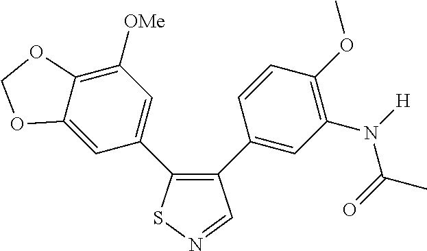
C12=CC(C3=C(C4=CC(N(C(=O)C)[H])=C(OC)C=C4)C=NS3)=CC([OMe])=C1OCO2
